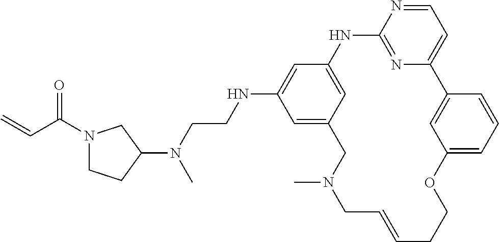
C1=NC2=NC(=C1)C1=CC(=CC=C1)OCCC=CCN(C)CC1=CC(NCCN(C3CN(C(C=C)=O)CC3)C)=CC(=C1)N2
